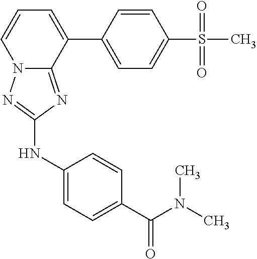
C1(NC2=NN3C(=N2)C(C2=CC=C(S(C)(=O)=O)C=C2)=CC=C3)=CC=C(C(N(C)C)=O)C=C1
